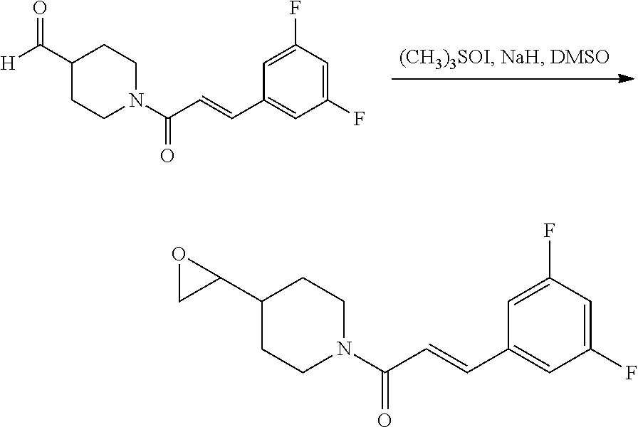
C1(C=CC(N2CCC(C([H])=O)CC2)=O)=CC(F)=CC(F)=C1.C1(C=CC(N2CCC(C3OC3)CC2)=O)=CC(F)=CC(F)=C1
